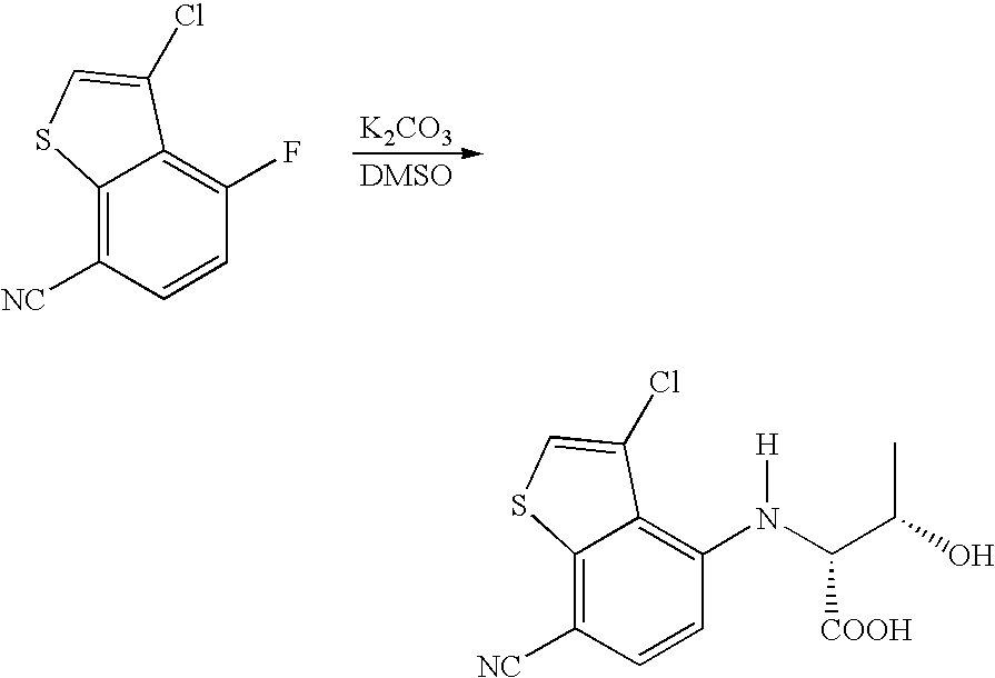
[K2CO3].C12=C([NC])C=CC(F)=C1C(Cl)=CS2.C12=C([NC])C=CC(N(C(C(O)C)[COOH])[H])=C1C(Cl)=CS2
